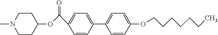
C(C1=CC=C(C2=CC=C(OCCCCCCC)C=C2)C=C1)(=O)OC1CCN(C)CC1
